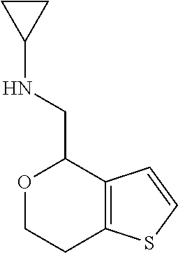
O1CCC2=C(C1CNC1CC1)C=CS2
